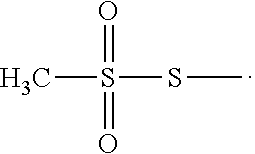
S(C)(SC)(=O)=O
